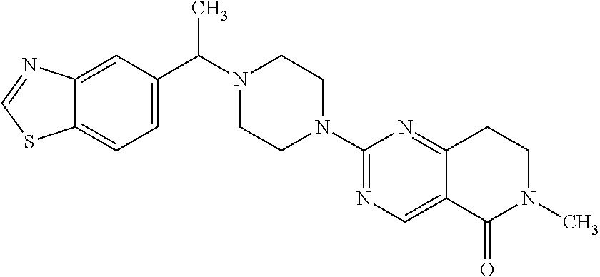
C12=CC(C(N3CCN(C4=NC=C5C(=N4)CCN(C)C5=O)CC3)C)=CC=C1SC=N2
